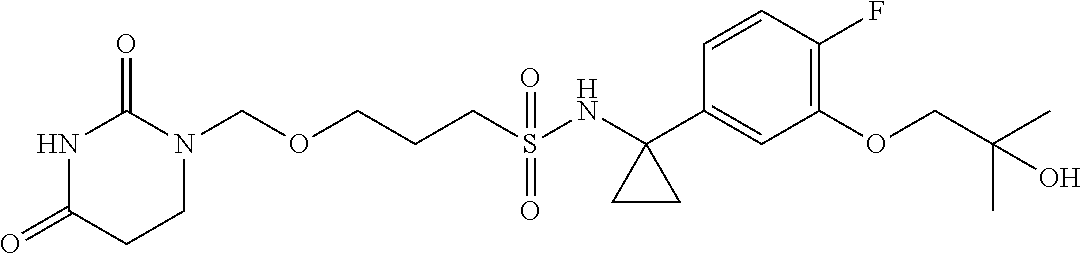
O(CCCS(NC1(C2=CC(OCC(C)(C)O)=C(F)C=C2)CC1)(=O)=O)CN1C(=O)NC(=O)CC1
